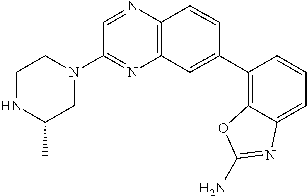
C1(C2=CC3=C(C=C2)N=CC(N2CCNC(C)C2)=N3)=C2C(=CC=C1)N=C(N)O2
